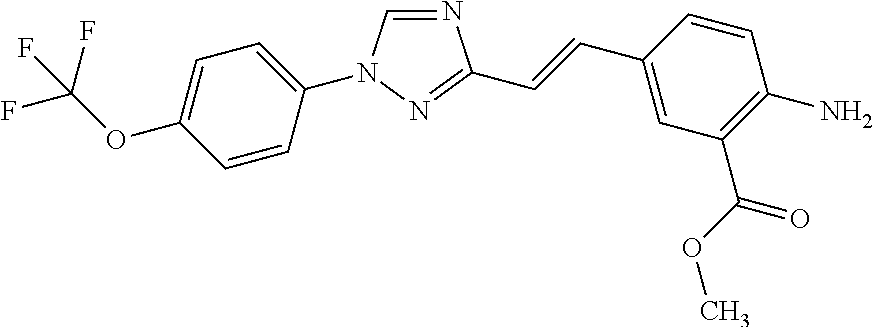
C1(N2C=NC(C=CC3=CC(C(OC)=O)=C(N)C=C3)=N2)=CC=C(OC(F)(F)F)C=C1
